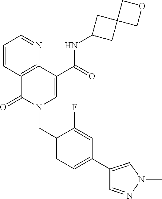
C1=CC2=C(N=C1)C(C(=O)NC1CC3(C1)COC3)=CN(CC1=CC=C(C3=CN(C)N=C3)C=C1F)C2=O
